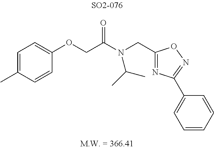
C1(OCC(N(C(C)C)CC2=NC(C3=CC=CC=C3)=NO2)=O)=CC=C(C)C=C1
